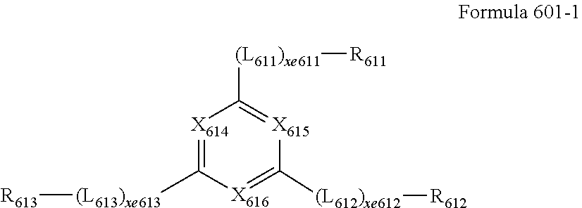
[(L611)xe611](C1=[X615]C([(L612)xe612][R612])=[X616]C([(L613)xe613][R613])=[X614]1)[R611]
